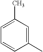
C1(C)=CC(C)=CC=C1
